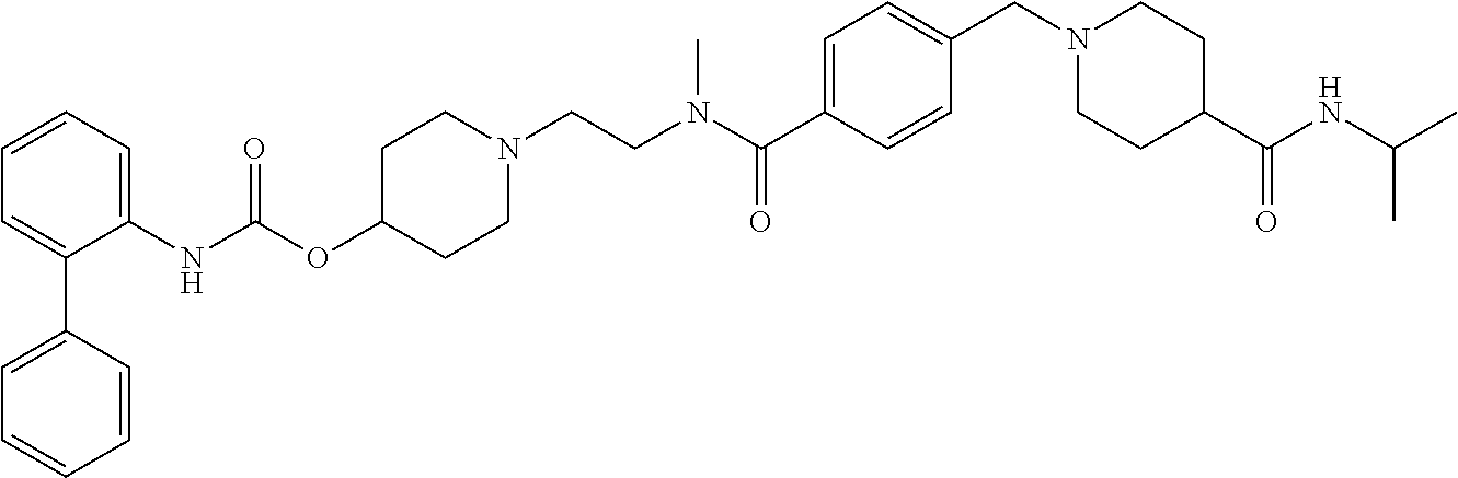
C1=CC=C(NC(OC2CCN(CCN(C(C3=CC=C(CN4CCC(C(=O)NC(C)C)CC4)C=C3)=O)C)CC2)=O)C(C2=CC=CC=C2)=C1
